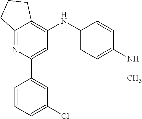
C12=NC(C3=CC(Cl)=CC=C3)=CC(NC3=CC=C(NC)C=C3)=C1CCC2
